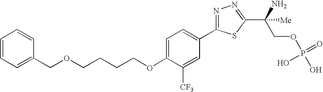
C(OC1=CC=C(C2=NN=C(C(COP(O)(=O)O)(N)[Me])S2)C=C1[CF3])CCCOCC1=CC=CC=C1
